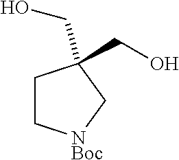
C1C[NBoc]CC1(CO)CO
